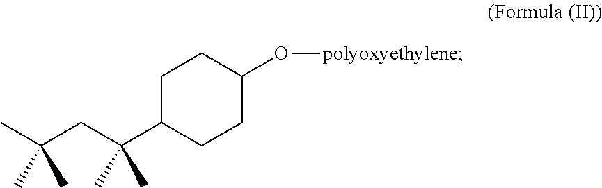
C1C(C(CC(C)(C)C)(C)C)CCC(O[polyoxyethylene])C1
